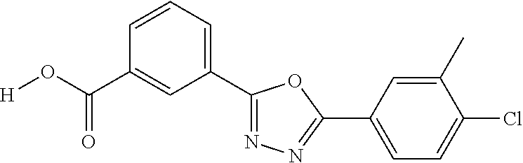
[H]OC(=O)C1=CC(C2=NN=C(C3=CC=C(Cl)C(C)=C3)O2)=CC=C1
